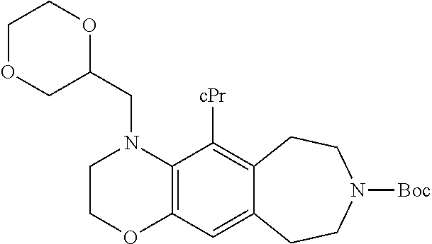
C12=C(C([cPr])=C3C(=C1)CCN([Boc])CC3)N(CC1OCCOC1)CCO2
